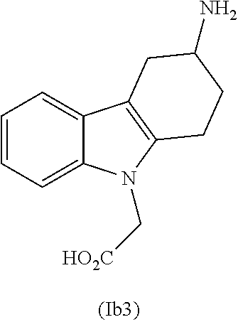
C1=CC=C2C(=C1)C1=C(N2C[HO2C])CCC(N)C1
